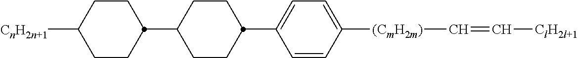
C1=CC([(CmH2m)]C=C[ClH2l+1])=CC=C1C1CCC(C2CCC([CnH2n+1])CC2)CC1
